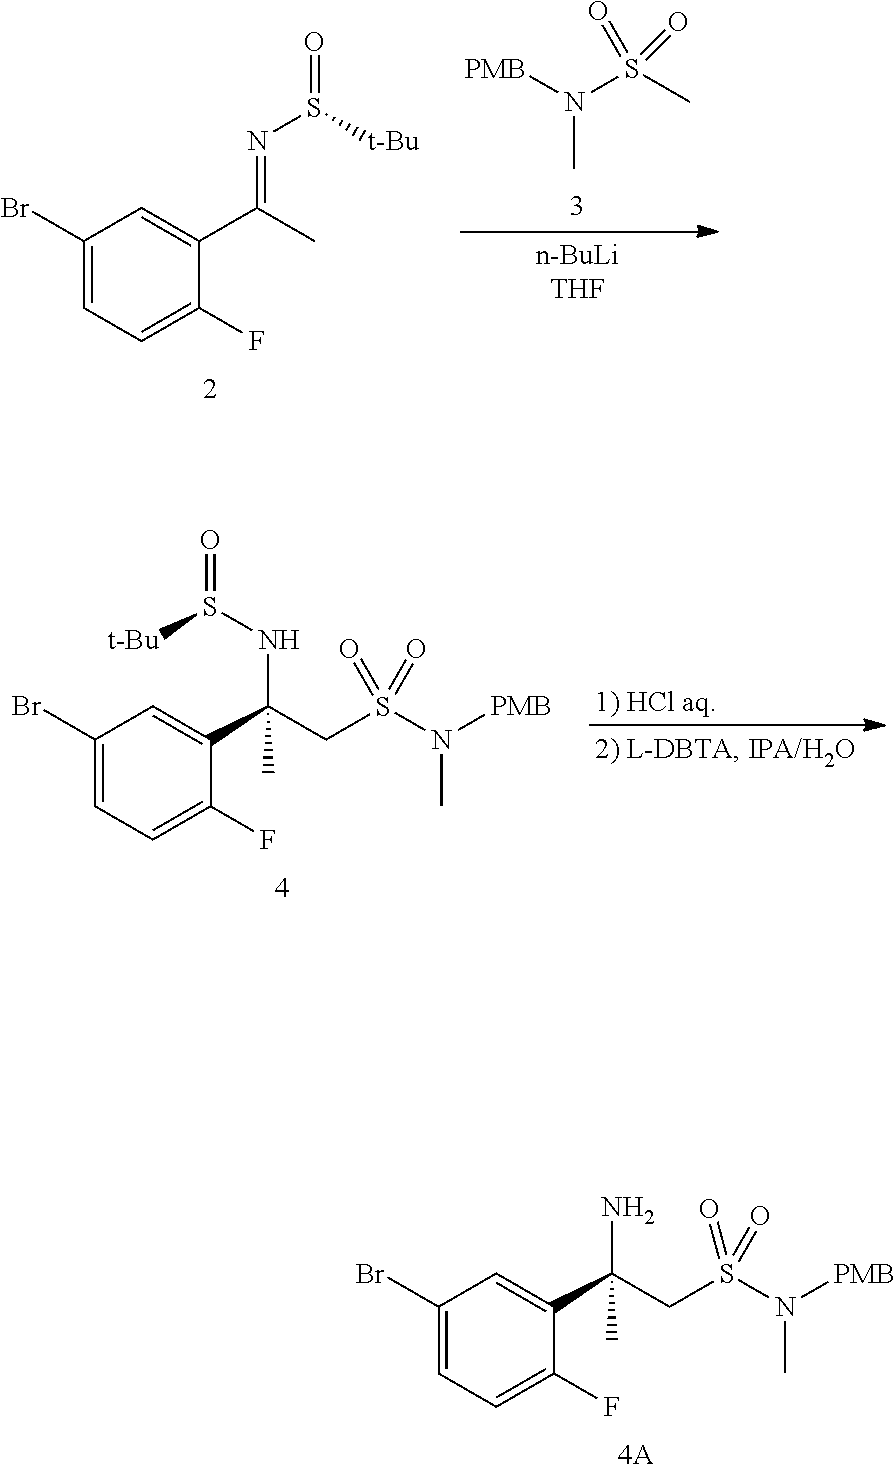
C1(Br)=CC=C(F)C(C(CS(N(C)[PMB])(=O)=O)(N)C)=C1.C1(Br)=CC=C(F)C(C(=NS([t-Bu])=O)C)=C1.N(C)(S(=O)(C)=O)[PMB].C1(Br)=CC=C(F)C(C(CS(N(C)[PMB])(=O)=O)(NS([t-Bu])=O)C)=C1
